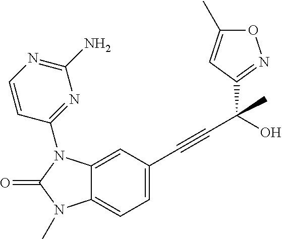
C12=CC(C#CC(O)(C)C3=NOC(C)=C3)=CC=C1N(C)C(=O)N2C1=NC(N)=NC=C1
